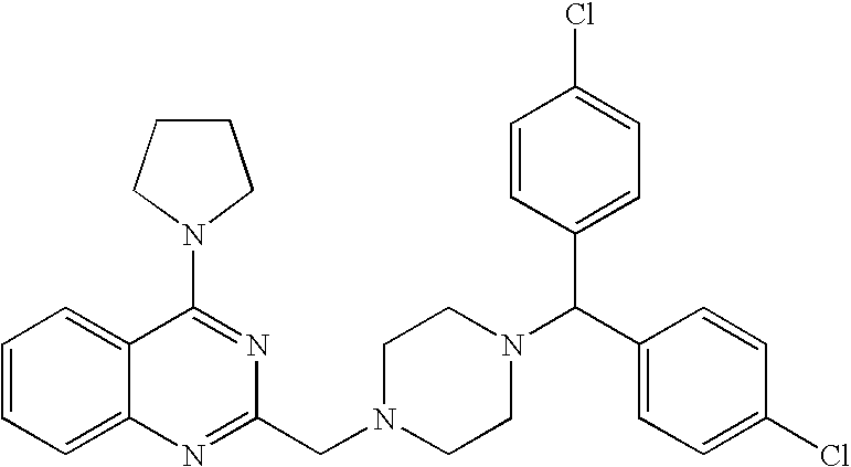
C1(N2CCCC2)=NC(CN2CCN(C(C3=CC=C(Cl)C=C3)C3=CC=C(Cl)C=C3)CC2)=NC2=CC=CC=C12
